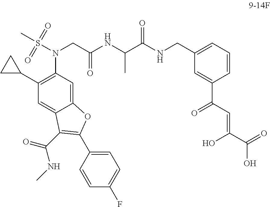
N(CC(NC(C(NCC1=CC=CC(C(=O)C=C(C(=O)O)O)=C1)=O)C)=O)(S(C)(=O)=O)C1=C(C2CC2)C=C2C(=C1)OC(C1=CC=C(F)C=C1)=C2C(=O)NC
